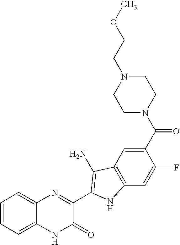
C1=C2C(=CC=C1)N=C(C1=C(N)C3=C(C=C(F)C(C(N4CCN(CCOC)CC4)=O)=C3)N1)C(=O)N2
